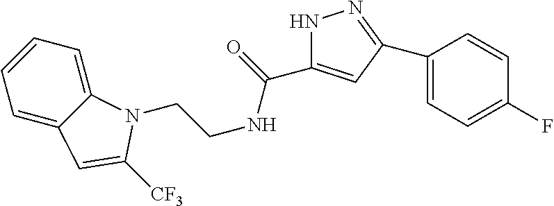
C1=CC=C2C(=C1)C=C([CF3])N2CCNC(=O)C1=CC(C2=CC=C(F)C=C2)=NN1
